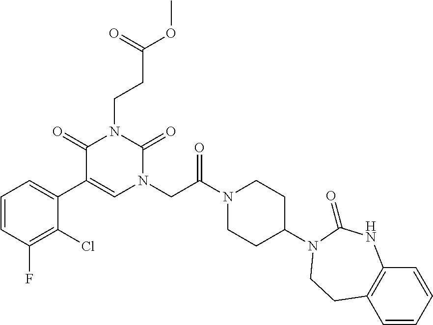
C1=CC(F)=C(Cl)C(C2=CN(CC(N3CCC(N4C(=O)NC5=C(C=CC=C5)CC4)CC3)=O)C(=O)N(CCC(OC)=O)C2=O)=C1
